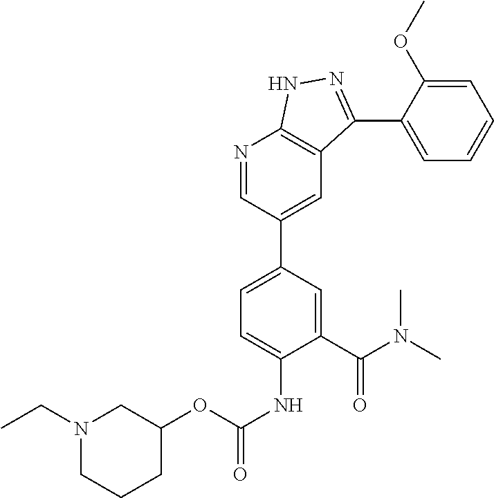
N1=CC(C2=CC=C(NC(=O)OC3CN(CC)CCC3)C(C(N(C)C)=O)=C2)=CC2=C1NN=C2C1=CC=CC=C1OC
